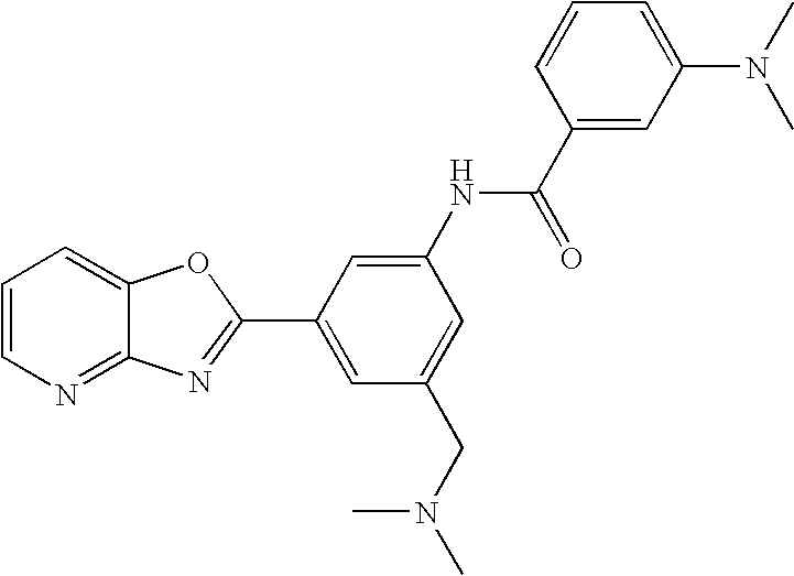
C1=CN=C2C(=C1)OC(C1=CC(CN(C)C)=CC(NC(C3=CC(N(C)C)=CC=C3)=O)=C1)=N2
